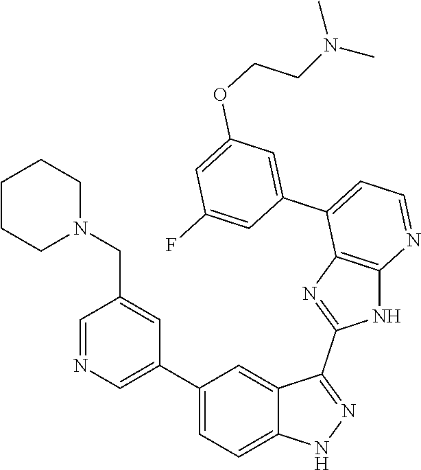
C1=NC=C(C2=CC=C3C(=C2)C(C2=NC4=C(N2)N=CC=C4C2=CC(OCCN(C)C)=CC(F)=C2)=NN3)C=C1CN1CCCCC1
